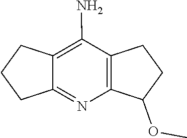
C12=C(C(N)=C3C(=N1)CCC3)CCC2OC
